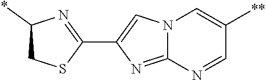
C1(C2=NC(*)CS2)=CN2C(=N1)N=CC([**])=C2
